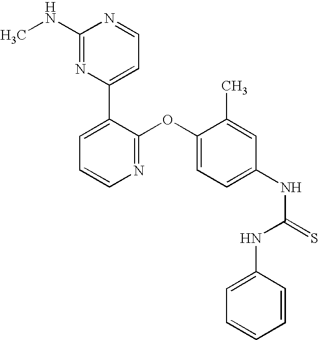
C1(NC)=NC(C2=CC=CN=C2OC2=CC=C(NC(=S)NC3=CC=CC=C3)C=C2C)=CC=N1
